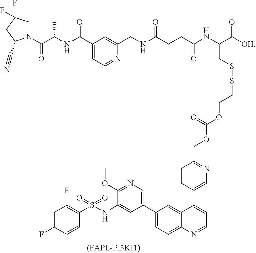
C1=C(F)C=CC(S(NC2=CC(C3=CC=C4C(=C3)C(C3=CN=C(COC(OCCSSCC(NC(CCC(NCC5=CC(C(=O)NC(C(=O)N6CC(F)(F)CC6C#N)C)=CC=N5)=O)=O)C([OH])=O)=O)C=C3)=CC=N4)=CN=C2OC)(=O)=O)=C1F
